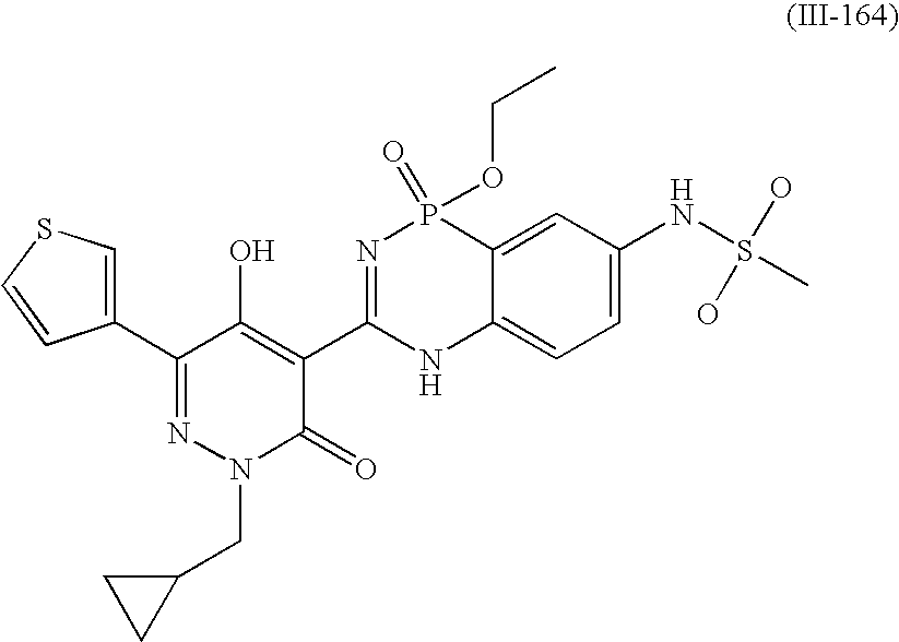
C1(C2=NN(CC3CC3)C(=O)C(C3=NP(=O)(OCC)C4=CC(NS(C)(O)O)=CC=C4N3)=C2O)=CSC=C1
